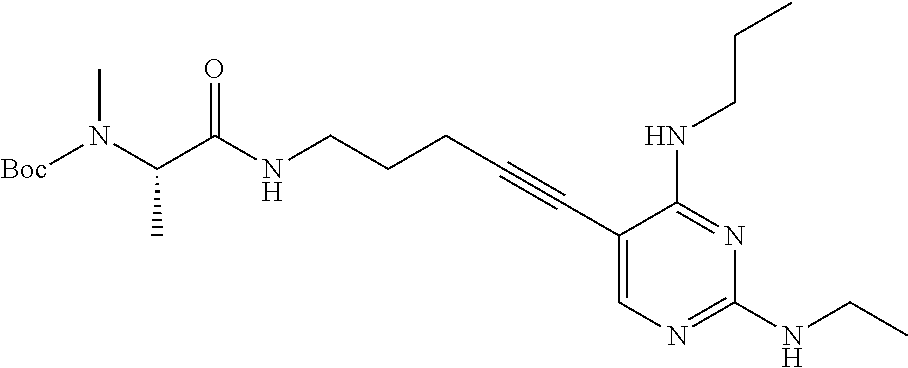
C(C(NCCCC#CC1=CN=C(NCC)N=C1NCCC)=O)(N([Boc])C)C
